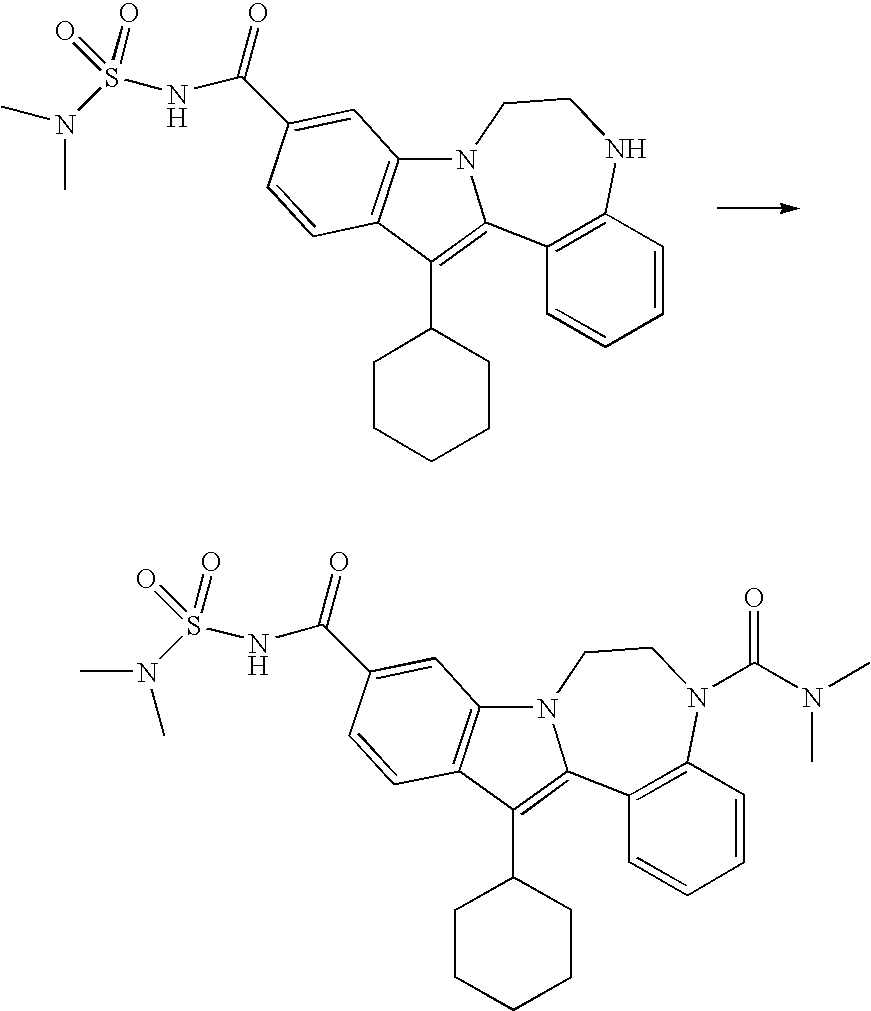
C1(C2CCCCC2)=C2C3=C(C=CC=C3)NCCN2C2=C1C=CC(C(NS(N(C)C)(=O)=O)=O)=C2.C1(C2CCCCC2)=C2C3=C(C=CC=C3)N(C(N(C)C)=O)CCN2C2=C1C=CC(C(NS(N(C)C)(=O)=O)=O)=C2
